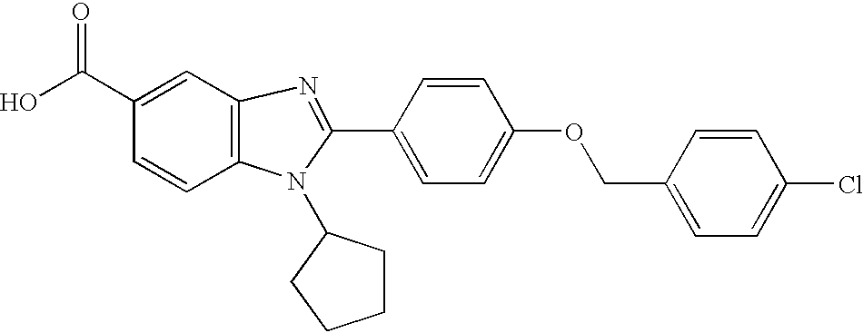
C1=CC2=C(C=C1C(O)=O)N=C(C1=CC=C(OCC3=CC=C(Cl)C=C3)C=C1)N2C1CCCC1
